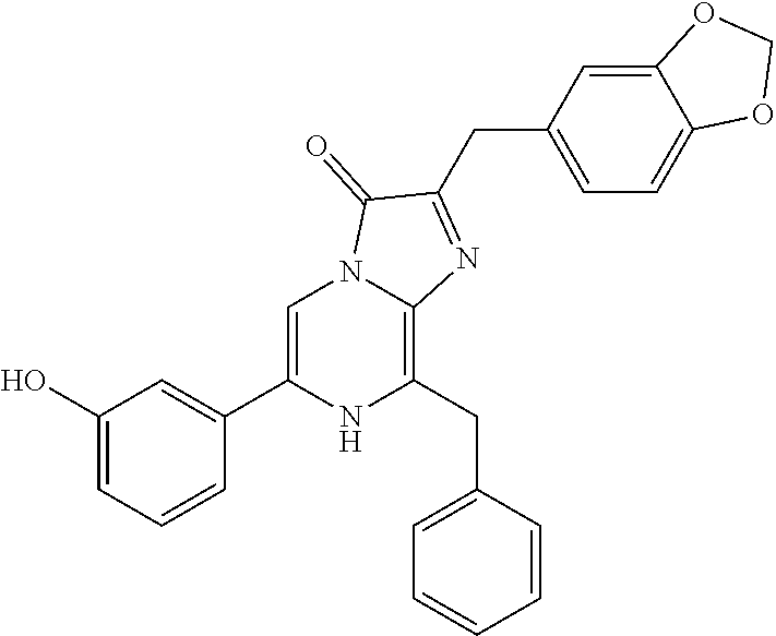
C1(O)=CC=CC(C2=CN3C(=C(CC4=CC=CC=C4)N2)N=C(CC2=CC=C4C(=C2)OCO4)C3=O)=C1
